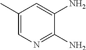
C1(C)=CN=C(N)C(N)=C1
